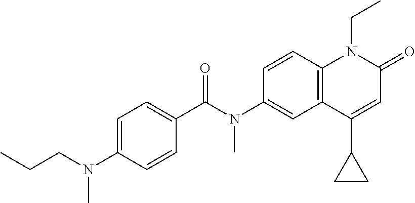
N(C1=CC2=C(C=C1)N(CC)C(=O)C=C2C1CC1)(C(C1=CC=C(N(CCC)C)C=C1)=O)C
